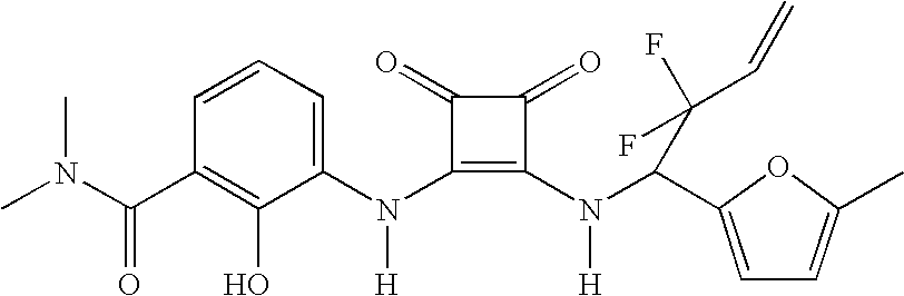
CN(C(C1=C(O)C(N(C2=C(N(C(C3=CC=C(C)O3)C(F)(F)C=C)[H])C(=O)C2=O)[H])=CC=C1)=O)C
